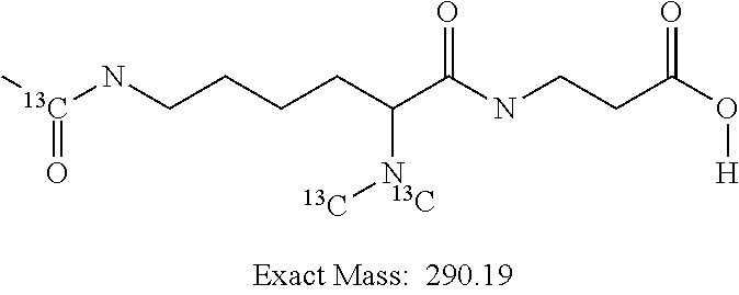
C[13C](NCCCCC(C(NCCC(O[H])=O)=O)N[13C])=O.[13C]
